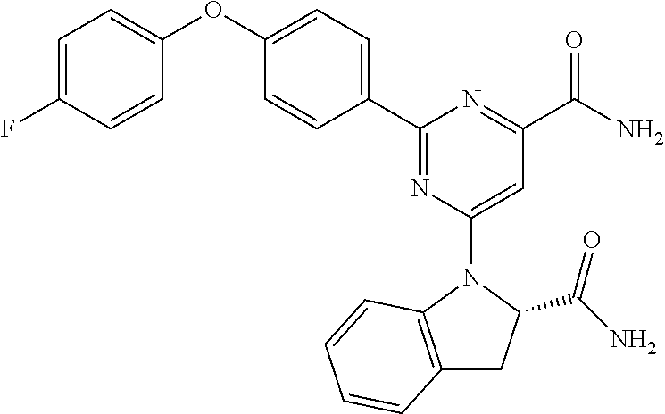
C1=C(F)C=CC(OC2=CC=C(C3=NC(N4C(C(N)=O)CC5=C4C=CC=C5)=CC(C(=O)N)=N3)C=C2)=C1
